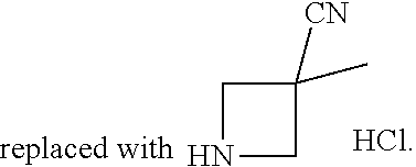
C1NCC1(C)[CN]
